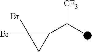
C1(C(C)[CF3])C(Br)(Br)C1
